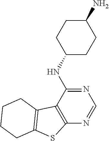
N1=C(NC2CCC(N)CC2)C2=C(N=C1)SC1=C2CCCC1
